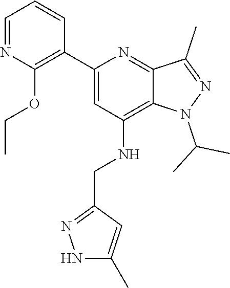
C12=C(NCC3=NNC(C)=C3)C=C(C3=C(OCC)N=CC=C3)N=C1C(C)=NN2C(C)C
